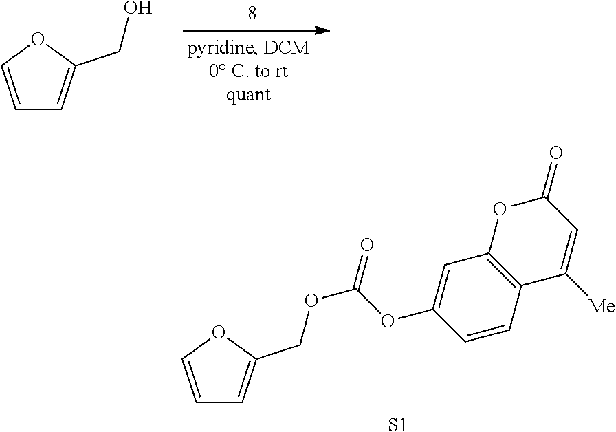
C1=COC(COC(=O)OC2=CC3=C(C=C2)C([Me])=CC(=O)O3)=C1.[S1].C1=COC(CO)=C1
